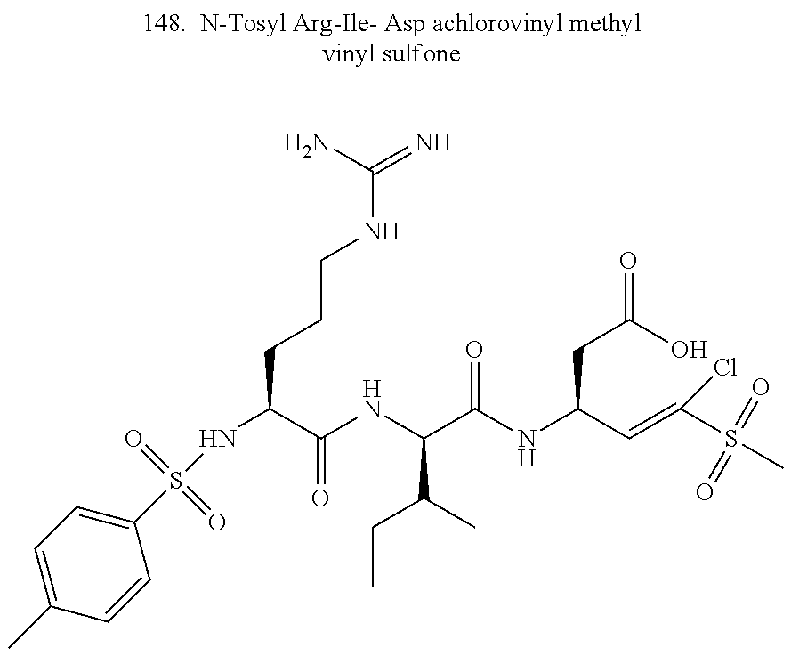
C1(C)=CC=C(S(NC(CCCNC(N)=N)C(NC(C(NC(C=C(S(=O)(=O)C)Cl)CC(=O)O)=O)C(C)CC)=O)(=O)=O)C=C1
